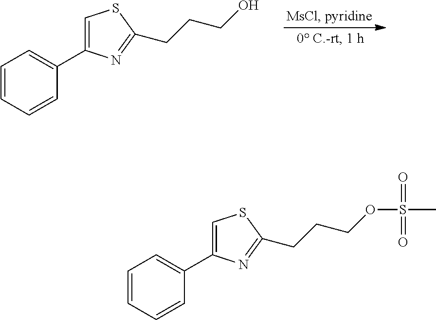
C1=CC=CC(C2=CSC(CCCO)=N2)=C1.C1=CC=CC(C2=CSC(CCCOS(C)(=O)=O)=N2)=C1
